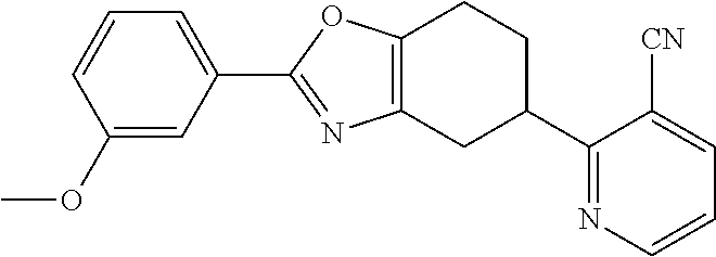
C12=C(CC(C3=NC=CC=C3[CN])CC1)N=C(C1=CC=CC(OC)=C1)O2
